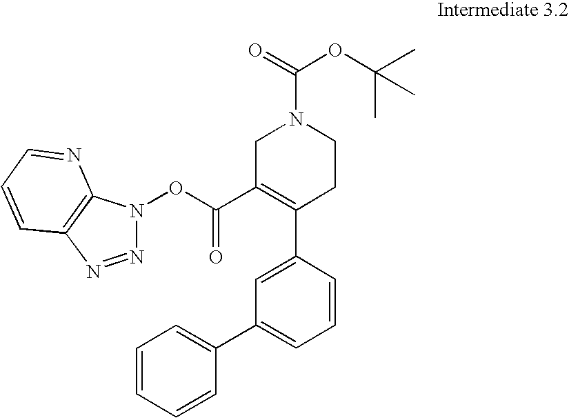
C1=CC(C2=C(C(=O)ON3N=NC4=C3N=CC=C4)CN(C(OC(C)(C)C)=O)CC2)=CC(C2=CC=CC=C2)=C1
